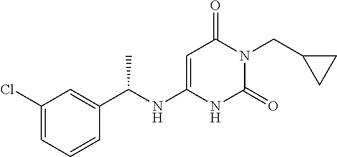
C1(Cl)=CC=CC(C(NC2=CC(=O)N(CC3CC3)C(=O)N2)C)=C1
